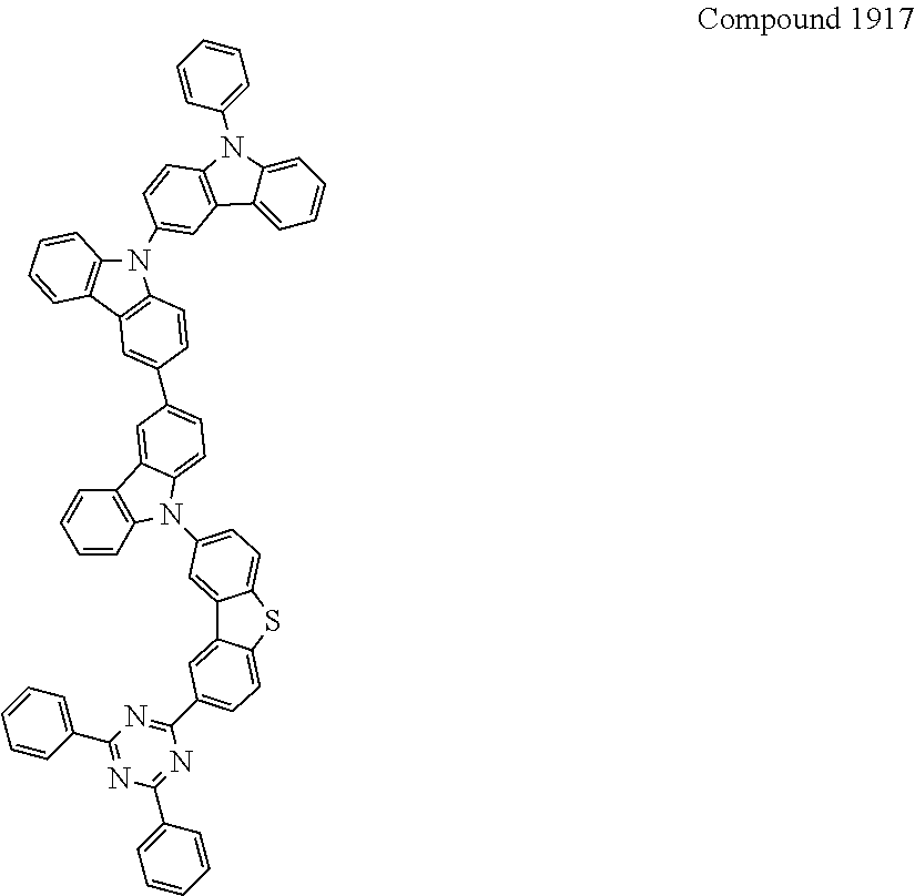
C1=CC=C(C2=NC(C3=CC=CC=C3)=NC(C3=CC=C4C(=C3)C3=CC(N5C6=C(C=CC=C6)C6=CC(C7=CC8=C(N(C9=CC%10=C(N(C%11=CC=CC=C%11)C%11=CC=CC=C%11%10)C=C9)C9=C8C=CC=C9)C=C7)=CC=C56)=CC=C3S4)=N2)C=C1
